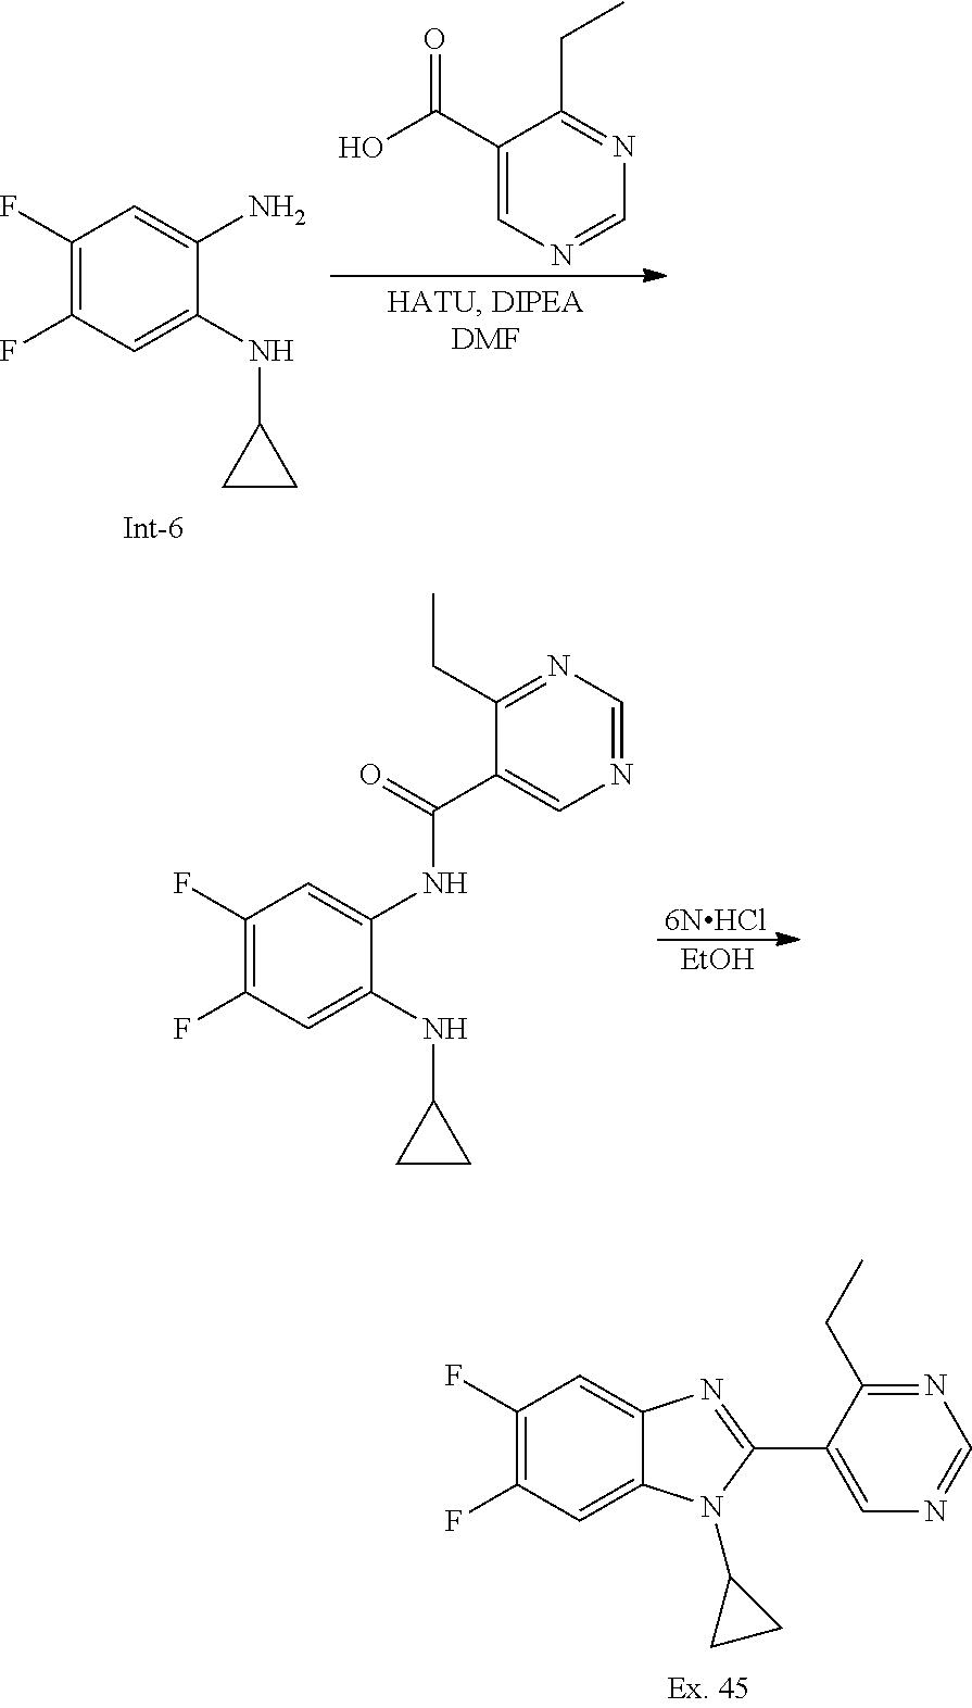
C1(F)=C(F)C=C(NC2CC2)C(N)=C1.C1(C(O)=O)=CN=CN=C1CC.C1(F)=C(F)C=C(NC2CC2)C(NC(C2=CN=CN=C2CC)=O)=C1.[EtOH].[6NHCl].C1(F)=C(F)C=C2C(=C1)N=C(C1=CN=CN=C1CC)N2C1CC1
